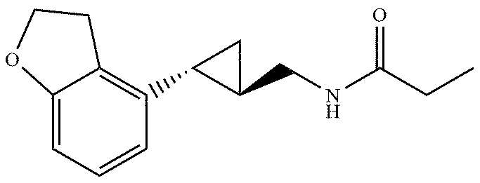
C12=CC=CC(C3C(CNC(CC)=O)C3)=C1CCO2
